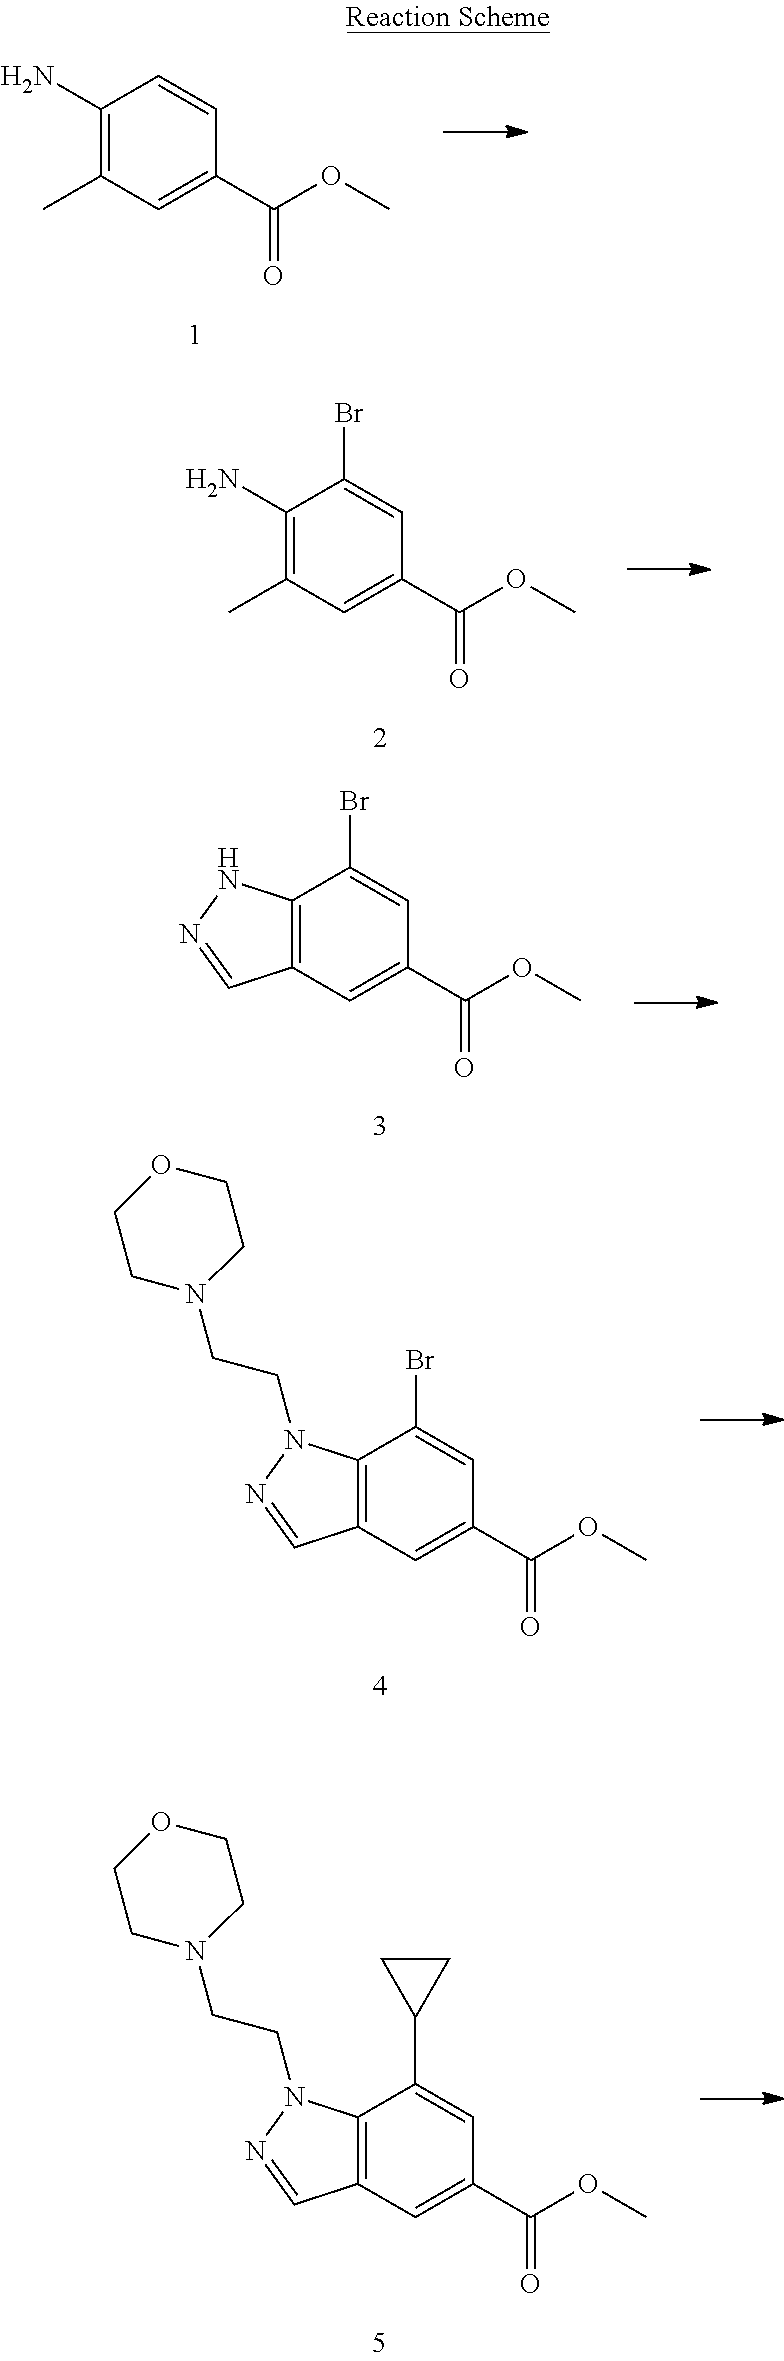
C12=C(C=C(C(OC)=O)C=C1Br)C=NN2.C12=C(C=C(C(OC)=O)C=C1Br)C=NN2CCN1CCOCC1.C12=C(C=C(C(OC)=O)C=C1C1CC1)C=NN2CCN1CCOCC1.C1(N)=C(C)C=C(C(OC)=O)C=C1.C1(N)=C(C)C=C(C(OC)=O)C=C1Br
